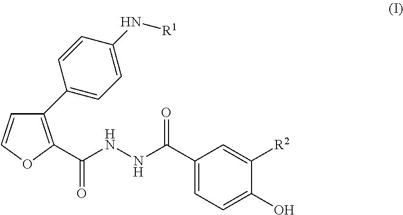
C1(C2=CC=C(N[R1])C=C2)=C(C(NNC(C2=CC=C(O)C([R2])=C2)=O)=O)OC=C1
